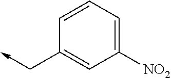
C1=CC=C([NO2])C=C1C->C
